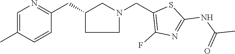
C1C(CC2=NC=C(C)C=C2)CN(CC2=C(F)N=C(NC(C)=O)S2)C1
